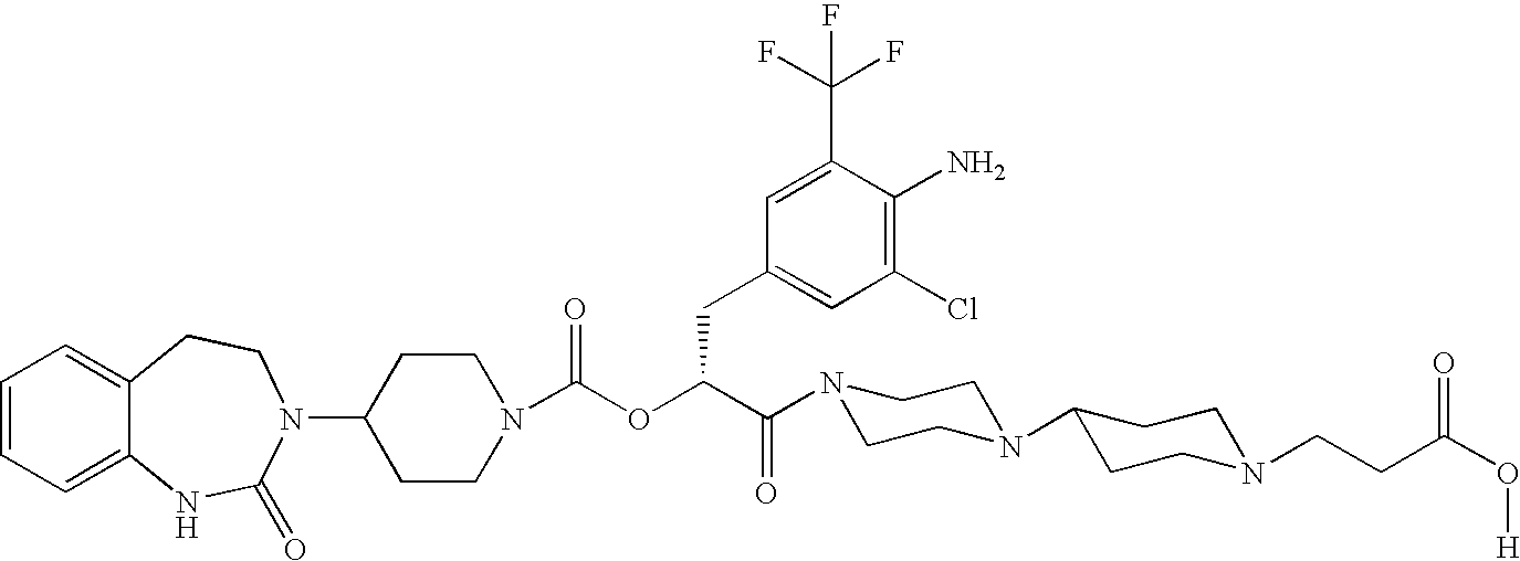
C1=CC=C2C(=C1)CCN(C1CCN(C(OC(C(N3CCN(C4CCN(CCC(O[H])=O)CC4)CC3)=O)CC3=CC(Cl)=C(N)C(C(F)(F)F)=C3)=O)CC1)C(=O)N2
